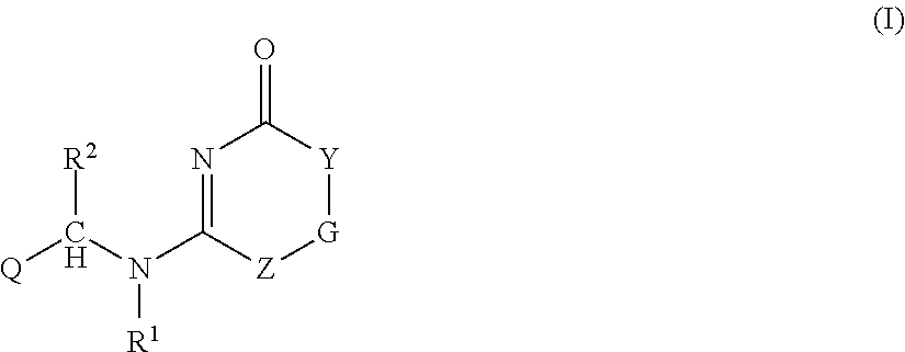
[Q]C(N(C1=NC(=O)[Y][G][Z]1)[R1])[R2]
